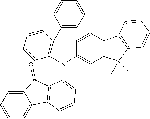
C1=C2C(=CC=C1)C1=C(C2=O)C(N(C2=C(C3=CC=CC=C3)C=CC=C2)C2=CC3=C(C=C2)C2=C(C3(C)C)C=CC=C2)=CC=C1
